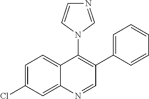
C1=C(Cl)C=C2C(=C1)C(N1C=NC=C1)=C(C1=CC=CC=C1)C=N2
